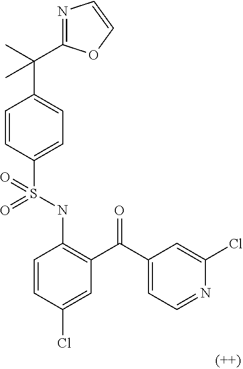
C1=CC(S(NC2=C(C(C3=CC=NC(Cl)=C3)=O)C=C(Cl)C=C2)(=O)=O)=CC=C1C(C)(C)C1=NC=CO1
